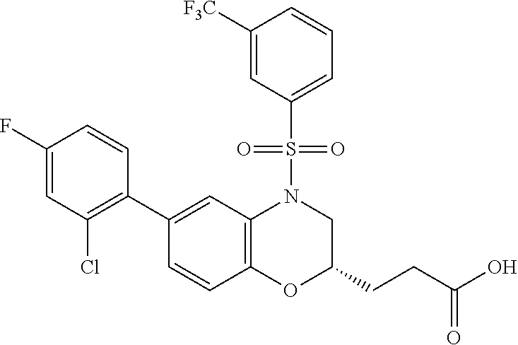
C1(C2=C(Cl)C=C(F)C=C2)=CC2=C(C=C1)OC(CCC(O)=O)CN2S(=O)(=O)C1=CC=CC([F3C])=C1
